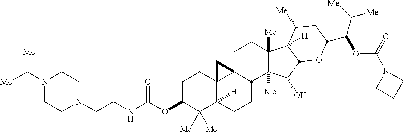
C1C23C4(C([H])(CCC2C2([Me])C([Me])(C1)C1([H])C([Me])CC(C(OC(=O)N5CCC5)C([Me])[Me])OC1C2O)C([Me])([Me])C(OC(=O)NCCN1CCN(C([Me])[Me])CC1)CC4)C3
